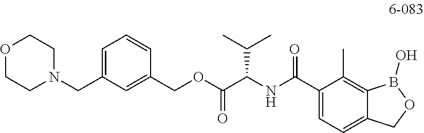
C1(COC(C(NC(C2=CC=C3C(=C2C)B(O)OC3)=O)C(C)C)=O)=CC(CN2CCOCC2)=CC=C1
